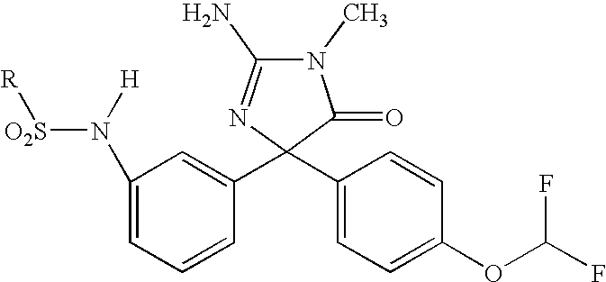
C1(N([H])[O2S][R])=CC=CC(C2(C3=CC=C(OC(F)F)C=C3)C(=O)N(C)C(N)=N2)=C1
